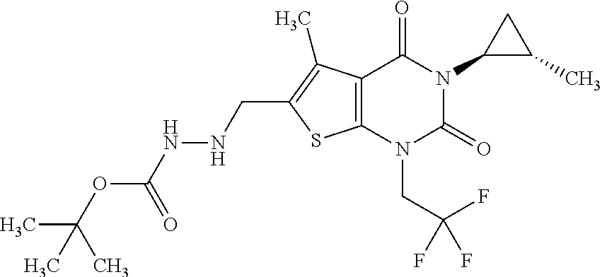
C12=C(N(CC(F)(F)F)C(=O)N(C3C(C)C3)C1=O)SC(CNNC(OC(C)(C)C)=O)=C2C
